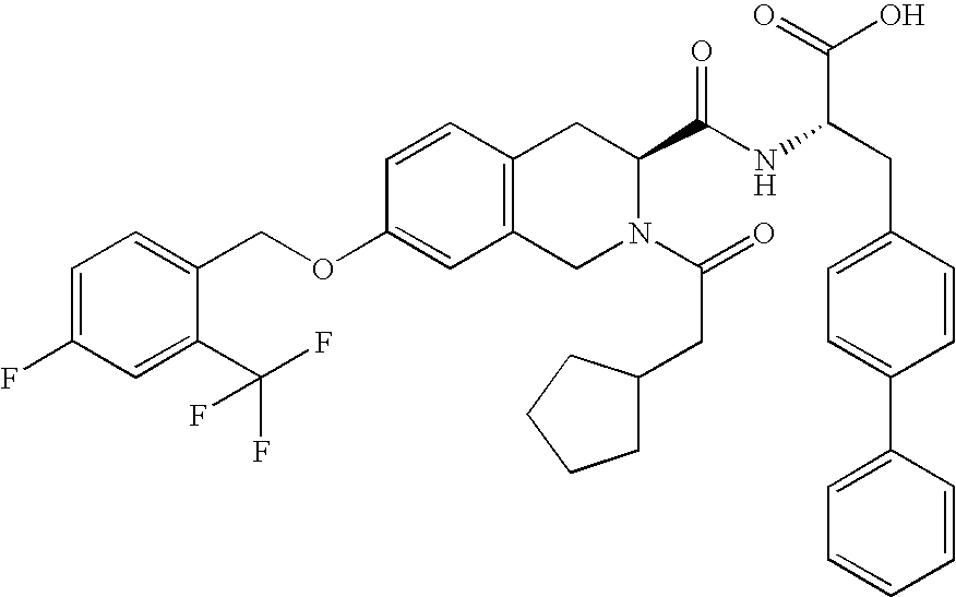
C12=C(CN(C(=O)CC3CCCC3)C(C(NC(CC3=CC=C(C4=CC=CC=C4)C=C3)C(=O)O)=O)C1)C=C(OCC1=CC=C(F)C=C1C(F)(F)F)C=C2
